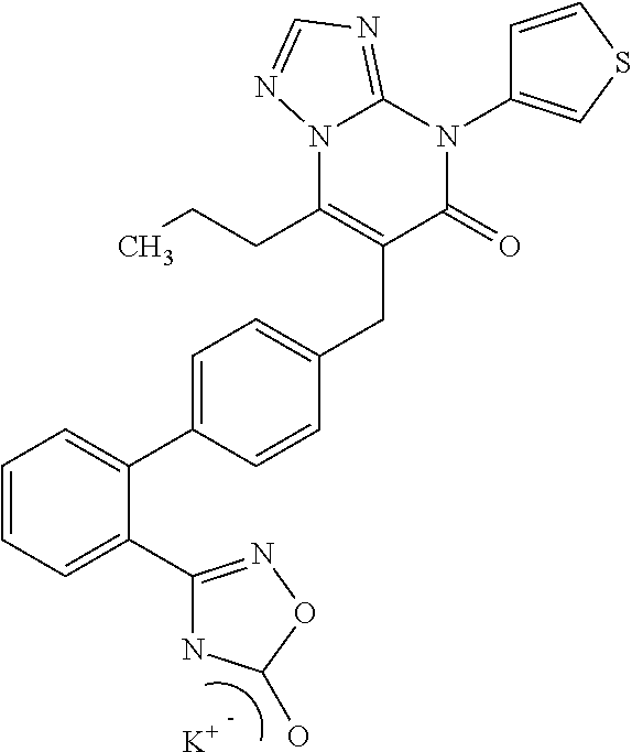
C1=CC=C(C2=NOC(O)N2)C(C2=CC=C(CC3=C(CCC)N4C(=NC=N4)N(C4=CSC=C4)C3=O)C=C2)=C1.[K]
